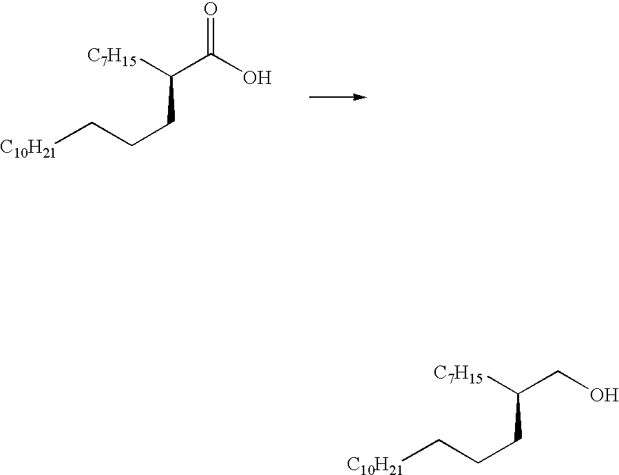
OCC([C7H15])CCC[C10H21].OC(C([C7H15])CCC[C10H21])=O
